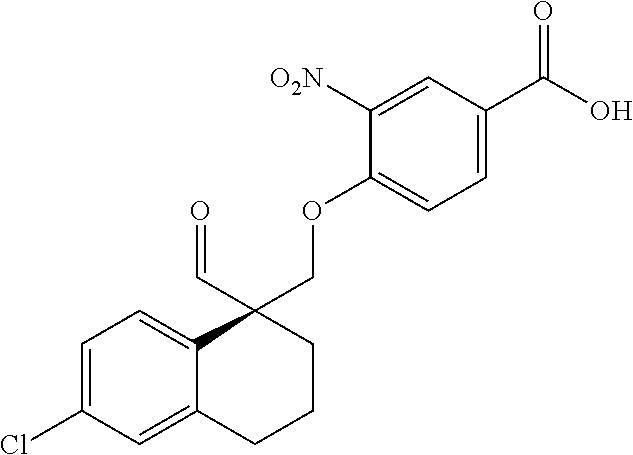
C1=C(Cl)C=C2C(=C1)C(COC1=CC=C(C(O)=O)C=C1[O2N])(C=O)CCC2
